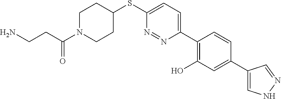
C1CC(SC2=CC=C(C3=C(O)C=C(C4=CNN=C4)C=C3)N=N2)CCN1C(CCN)=O
